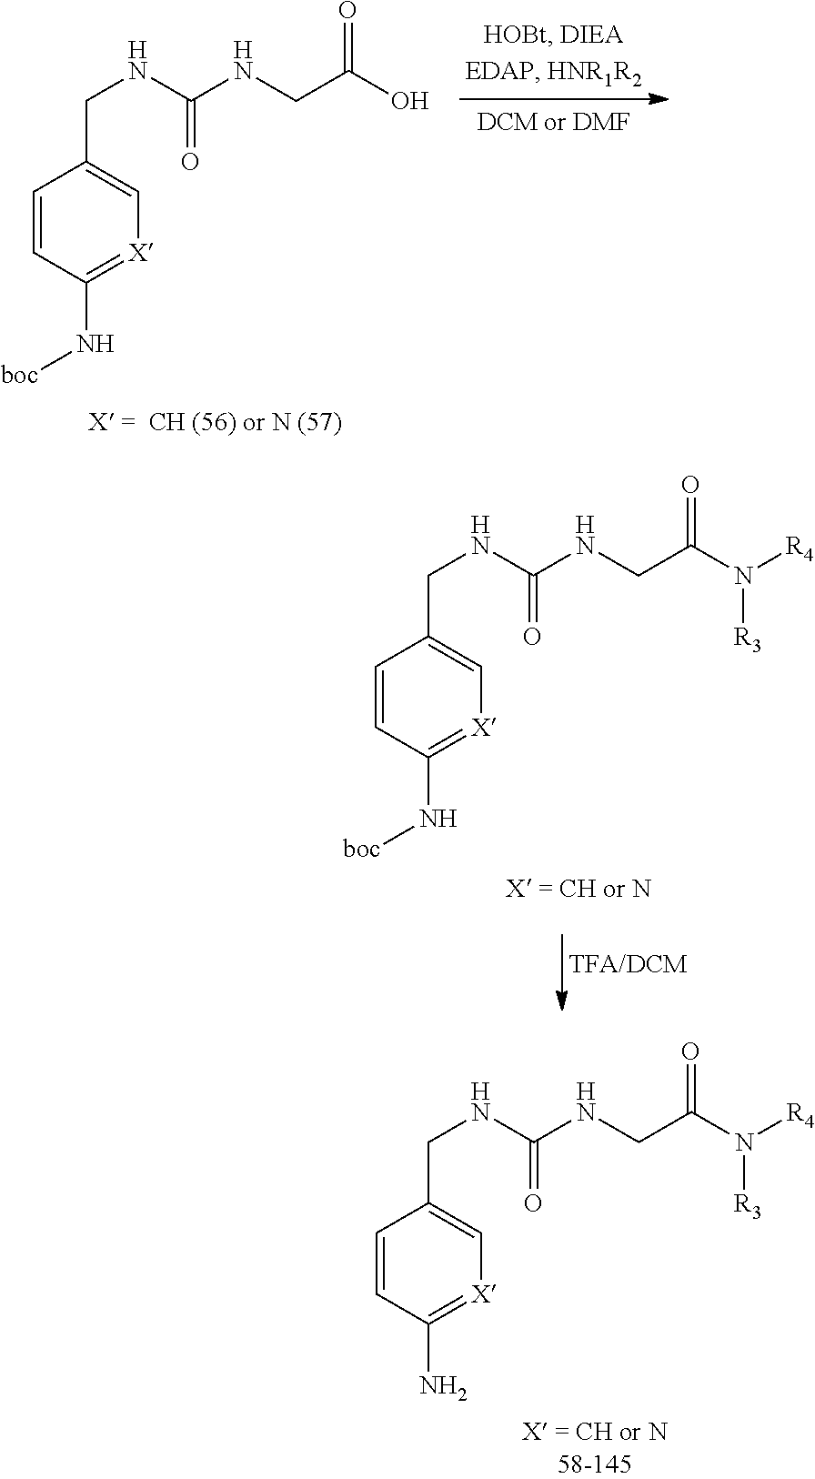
C1=CC(N[boc])=[X]C=C1CNC(NCC(N([R4])[R3])=O)=O.C1=CC(N)=[X]C=C1CNC(NCC(N([R4])[R3])=O)=O.C1=CC(N[boc])=[X]C=C1CNC(NCC(O)=O)=O
